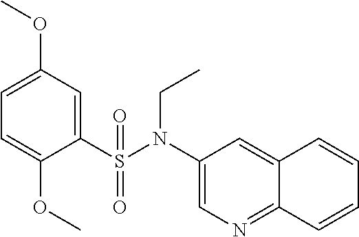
C1(S(N(C2=CN=C3C(=C2)C=CC=C3)CC)(=O)=O)=CC(OC)=CC=C1OC
